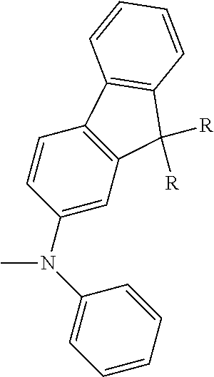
C1=CC=CC(N(C2=CC3=C(C=C2)C2=C(C3([R])[R])C=CC=C2)C)=C1
